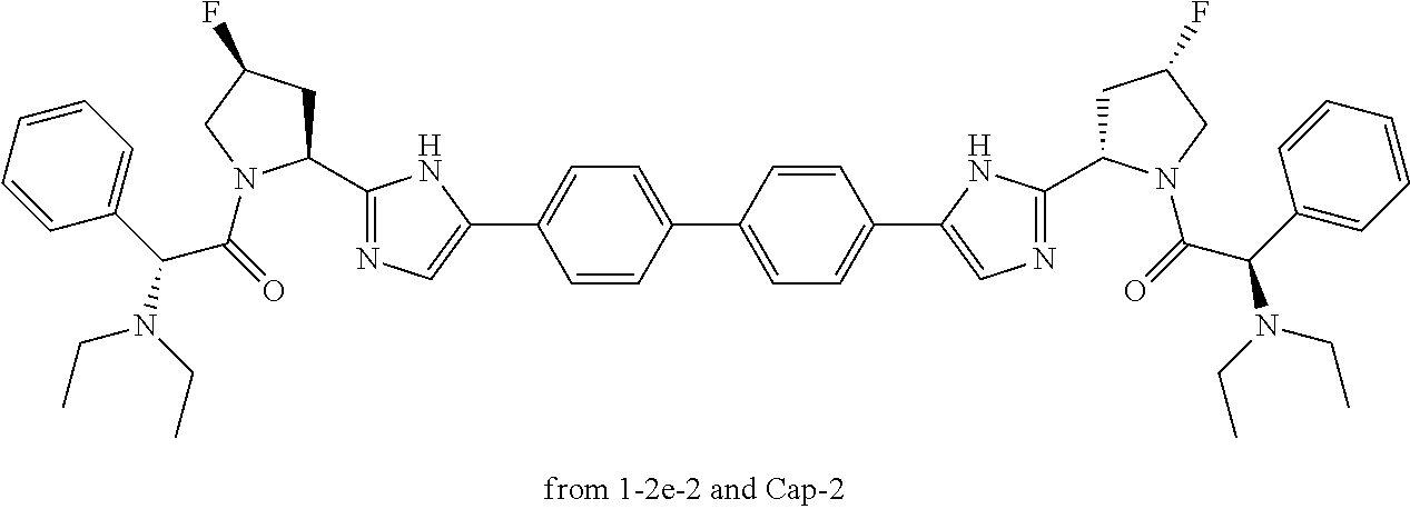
C1=CC=CC=C1C(N(CC)CC)C(=O)N1C(C2=NC=C(C3=CC=C(C4=CC=C(C5=CN=C(C6CC(F)CN6C(=O)C(C6=CC=CC=C6)N(CC)CC)N5)C=C4)C=C3)N2)CC(F)C1
